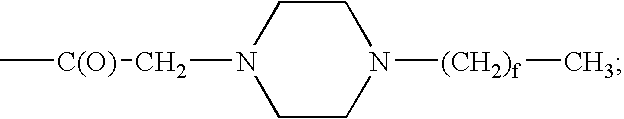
C(N1CCN([(CH2)f]C)CC1)[C(O)]C
